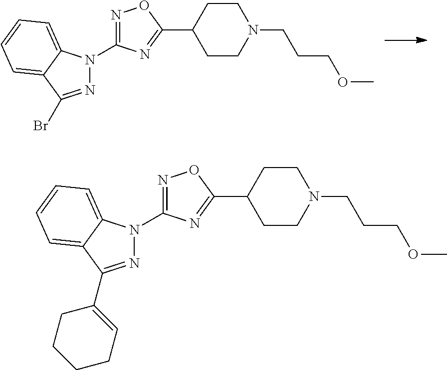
N1=C(Br)C2=CC=CC=C2N1C1=NOC(C2CCN(CCCOC)CC2)=N1.N1=C(C2=CCCCC2)C2=CC=CC=C2N1C1=NOC(C2CCN(CCCOC)CC2)=N1
